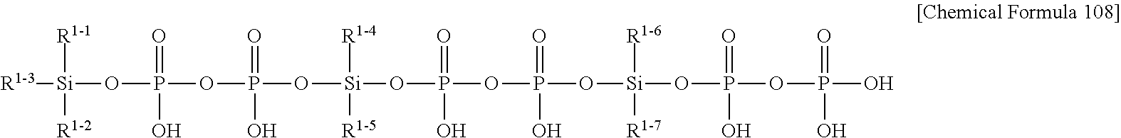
[R1-3][Si](OP(OP(O[Si](OP(=O)(O)OP(O[Si]([R1-6])(OP(OP(O)(=O)O)(=O)O)[R1-7])(=O)O)([R1-4])[R1-5])(=O)O)(=O)O)([R1-1])[R1-2]
